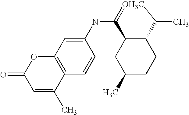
C1(NC2=[OH3C]C(C)C3C2CC(C)CC3)=CC2=C(C=C1)C(C)=CC(=O)O2
